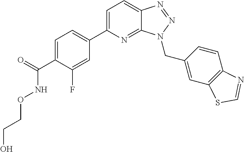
C1=C(C(=O)NOCCO)C(F)=CC(C2=CC=C3C(=N2)N(CC2=CC4=C(C=C2)N=CS4)N=N3)=C1
